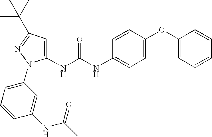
C1(NC(NC2=CC=C(OC3=CC=CC=C3)C=C2)=O)=CC(C(C)(C)C)=NN1C1=CC=CC(NC(C)=O)=C1
